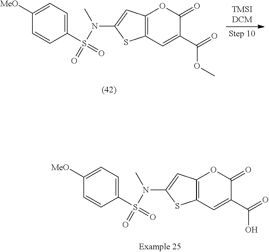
C12=C(C=C(C(=O)OC)C(=O)O1)SC(N(S(=O)(C1=CC=C([MeO])C=C1)=O)C)=C2.C12=C(C=C(C(=O)O)C(=O)O1)SC(N(S(=O)(C1=CC=C([MeO])C=C1)=O)C)=C2
